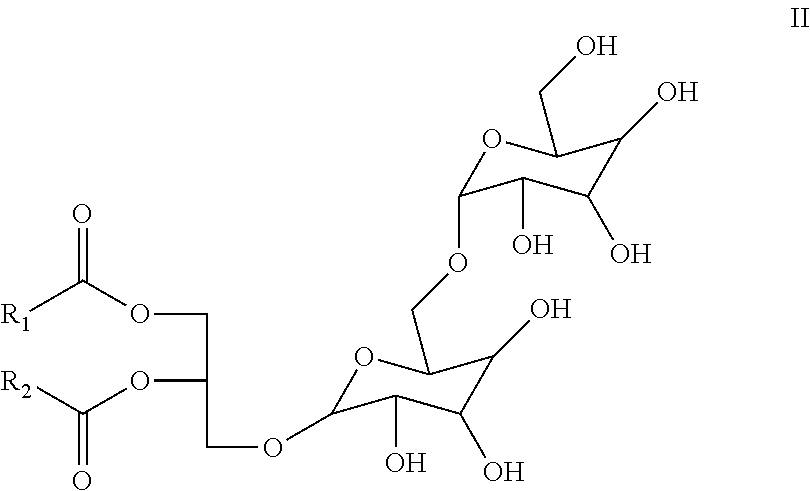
[R1]C(OCC(OC([R2])=O)COC1OC(COC2OC(CO)C(O)C(O)C2O)C(O)C(O)C1O)=O
